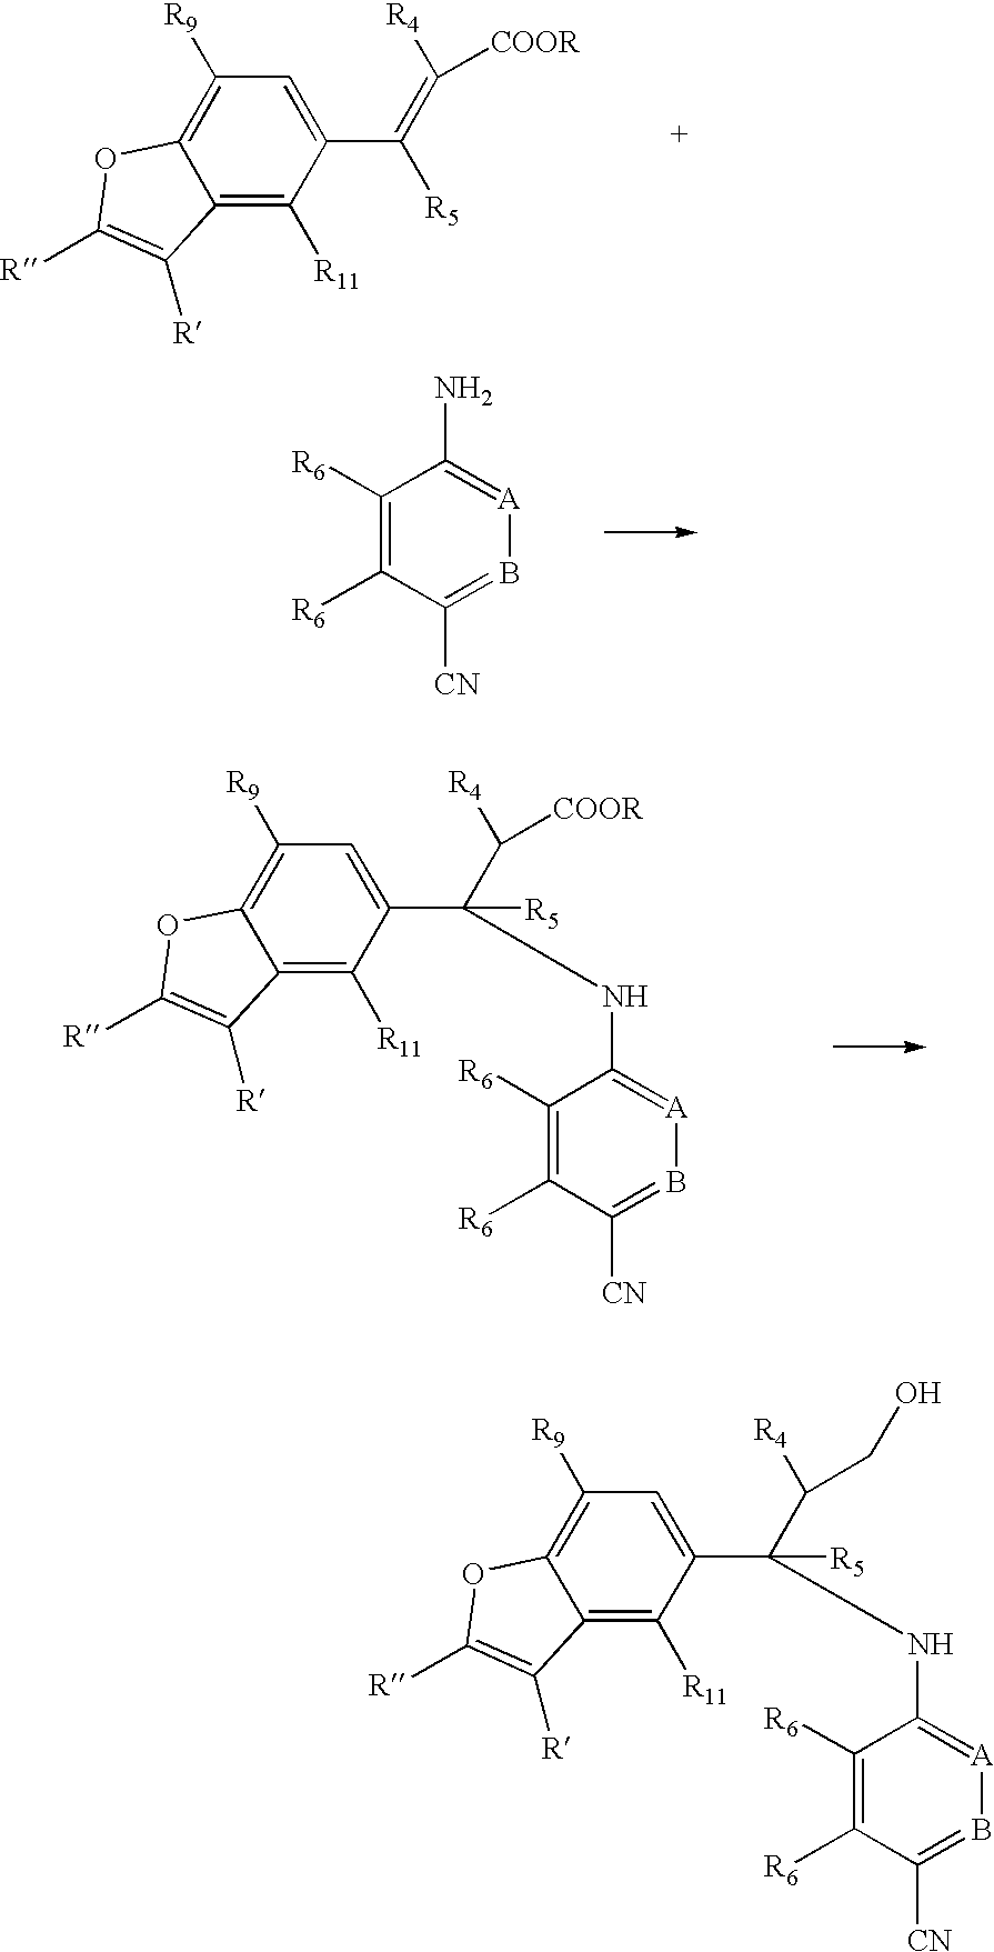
C1([R6])=C([R6])C([CN])=B[A]=C1N.C1([R9])=C2C(=C([R11])C(C(=C([COOR])[R4])[R5])=C1)C([R])=C([R])O2.C1([R9])=C2C(=C([R11])C(C(C([COOR])[R4])([R5])NC3=[A]B=C([CN])C([R6])=C3[R6])=C1)C([R])=C([R])O2.C1([R9])=C2C(=C([R11])C(C(C(CO)[R4])([R5])NC3=[A]B=C([CN])C([R6])=C3[R6])=C1)C([R])=C([R])O2
